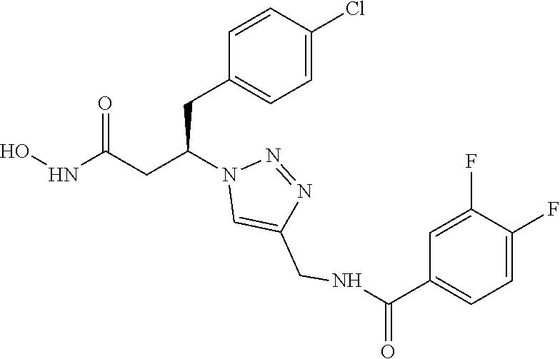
C1(CC(CC(NO)=O)N2C=C(CNC(C3=CC=C(F)C(F)=C3)=O)N=N2)=CC=C(Cl)C=C1
